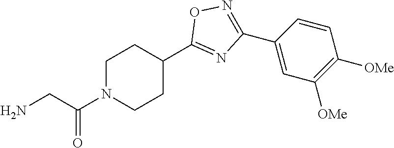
C1N(C(CN)=O)CCC(C2=NC(C3=CC([OMe])=C([OMe])C=C3)=NO2)C1
